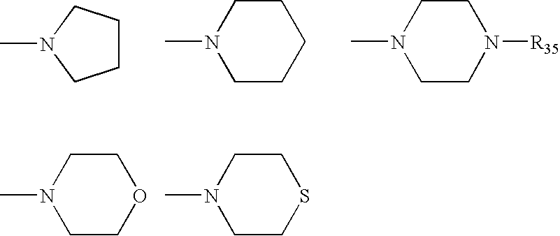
C1CCN(C)C1.C1CCCCN1C.C1CN([R35])CCN1C.C1COCCN1C.C1CSCCN1C
